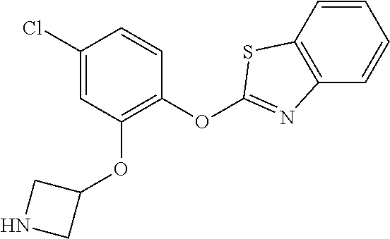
C1(Cl)=CC(OC2CNC2)=C(OC2=NC3=C(C=CC=C3)S2)C=C1
